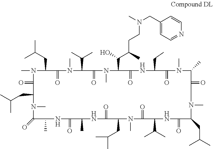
CN1C(CC(C)C)C(=O)N(C)C(C(C)C)C(=O)N(C)C(C(C(CCN(C)CC2=CC=NC=C2)C)O)C(=O)NC(CC)C(=O)N(C)C(C)C(=O)N(C)C(CC(C)C)C(=O)NC(C(C)C)C(=O)N(C)C(CC(C)C)C(=O)NC(C)C(=O)NC(C)C(=O)N(C)C(CC(C)C)C1=O
